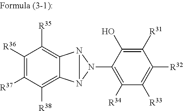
C1([R36])=C([R37])C([R38])=C2C(=C1[R35])N1N2N1C1=C([R34])C([R33])=C([R32])C([R31])=C1O
